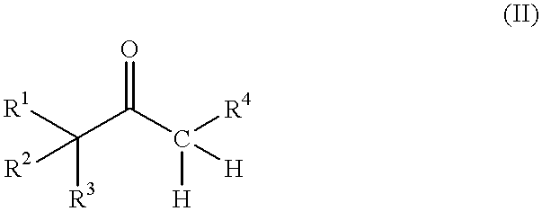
[R1]C(C(C([R4])([H])[H])=O)([R2])[R3]
